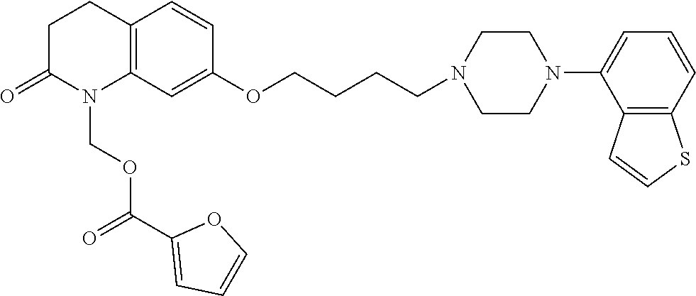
C12=C(C=C(OCCCCN3CCN(C4=CC=CC5=C4C=CS5)CC3)C=C1)N(COC(C1=CC=CO1)=O)C(=O)CC2
